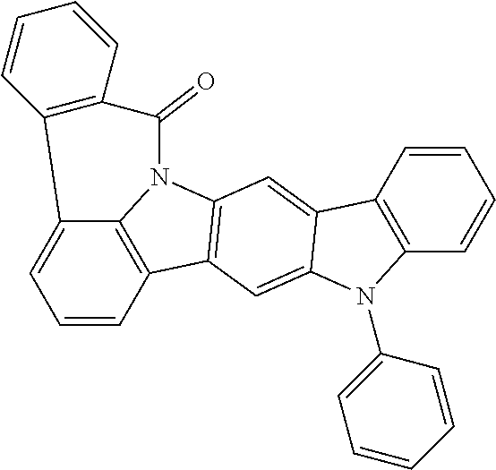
C12=CC=CC3=C1N(C1=C3C=C3C(=C1)C1=C(N3C3=CC=CC=C3)C=CC=C1)C(=O)C1=C2C=CC=C1
